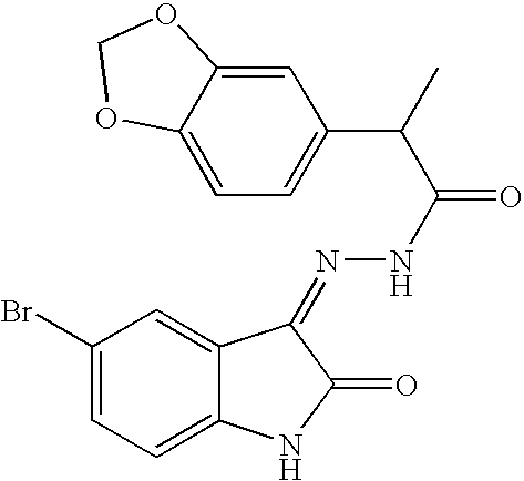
C1(Br)=CC=C2C(=C1)C(=NNC(=O)C(C)C1=CC=C3C(=C1)OCO3)C(=O)N2
